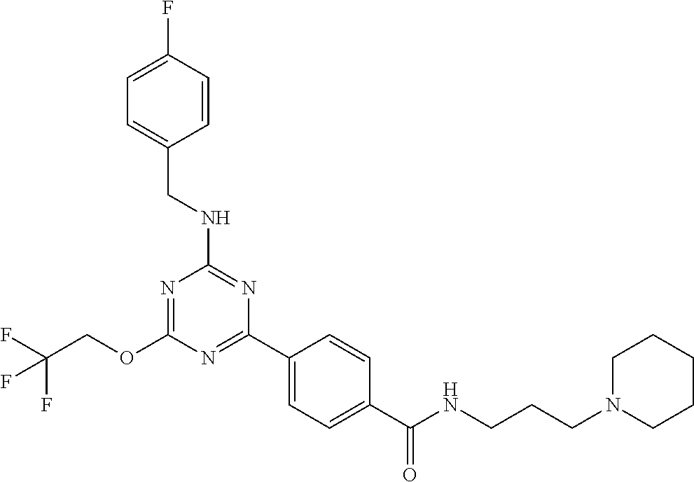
O(C1=NC(NCC2=CC=C(F)C=C2)=NC(C2=CC=C(C(NCCCN3CCCCC3)=O)C=C2)=N1)CC(F)(F)F
